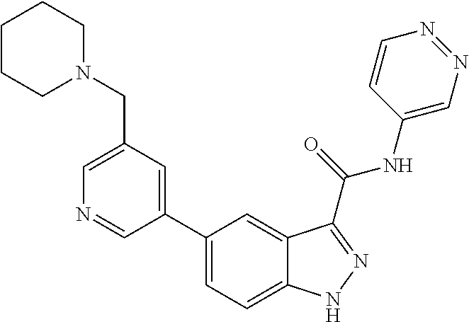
C1(CN2CCCCC2)=CN=CC(C2=CC=C3C(=C2)C(C(NC2=CN=NC=C2)=O)=NN3)=C1
